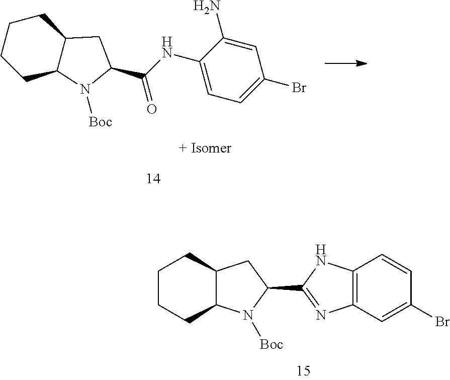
C12C(N([Boc])C(C3=NC4=C(N3)C=CC(Br)=C4)C1)CCCC2.C1CCCC2C1CC(C(=O)NC1=CC=C(Br)C=C1N)N2[Boc]
